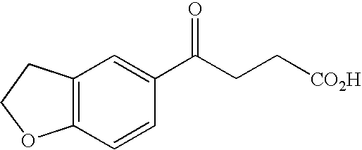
C12=C(C=CC(C(CC[CO2H])=O)=C1)OCC2
